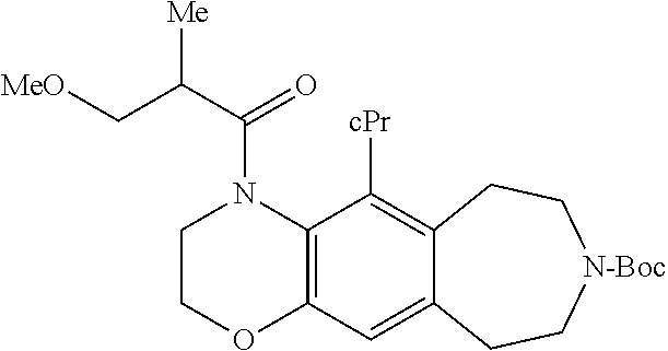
C1COC2=C(N1C(C(C[MeO])[Me])=O)C([cPr])=C1C(=C2)CC[N-Boc]CC1
